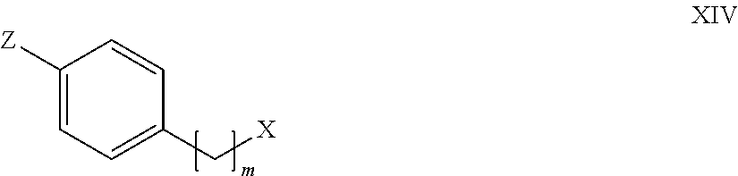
C1([Z])=CC=C(C[X])C=C1
